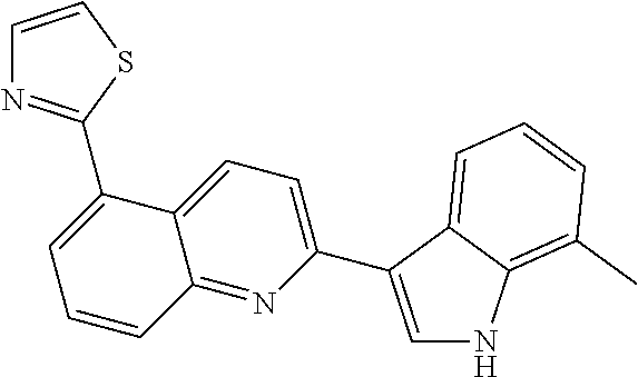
C1(C2=CNC3=C(C)C=CC=C32)=CC=C2C(=N1)C=CC=C2C1=NC=CS1
